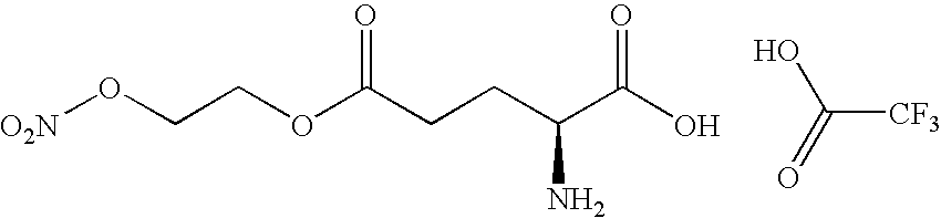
[O2N]OCCOC(CCC(C(O)=O)N)=O.C([CF3])(O)=O
